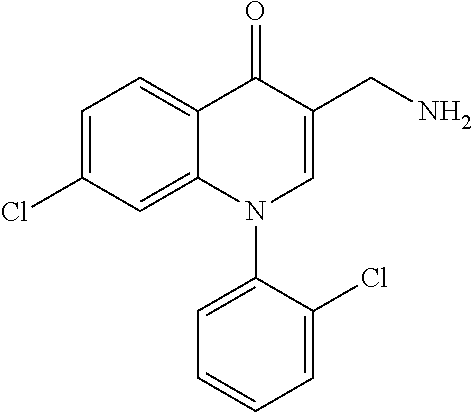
C1=C(Cl)C=C2C(=C1)C(=O)C(CN)=CN2C1=CC=CC=C1Cl
